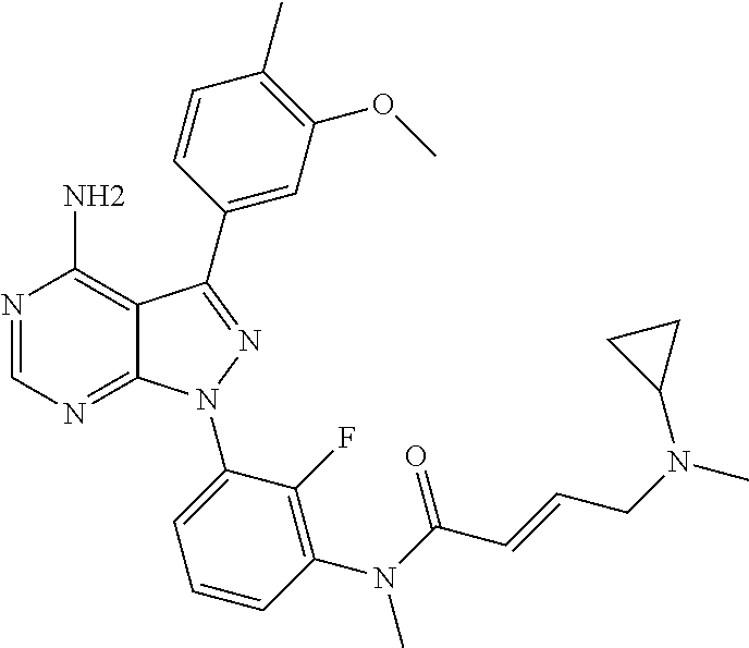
N1=CN=C2C(=C1N)C(C1=CC(OC)=C(C)C=C1)=NN2C1=CC=CC(N(C(C=CCN(C)C2CC2)=O)C)=C1F
